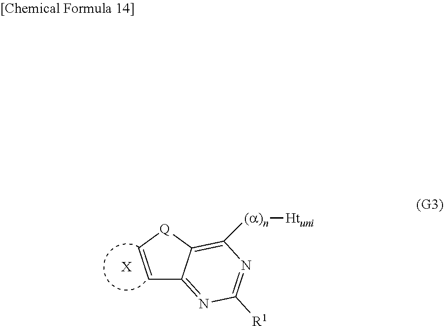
[X].C1=C[Q]C2=C([(a)n][Htuni])N=C([R1])N=C12
